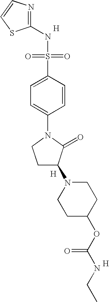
N1=C(NS(=O)(=O)C2=CC=C(N3CCC(N4CCC(OC(NCC)=O)CC4)C3=O)C=C2)SC=C1.[H].[H].[H]
